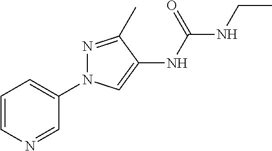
C1=CN=CC(N2N=C(C)C(NC(NCC)=O)=C2)=C1
